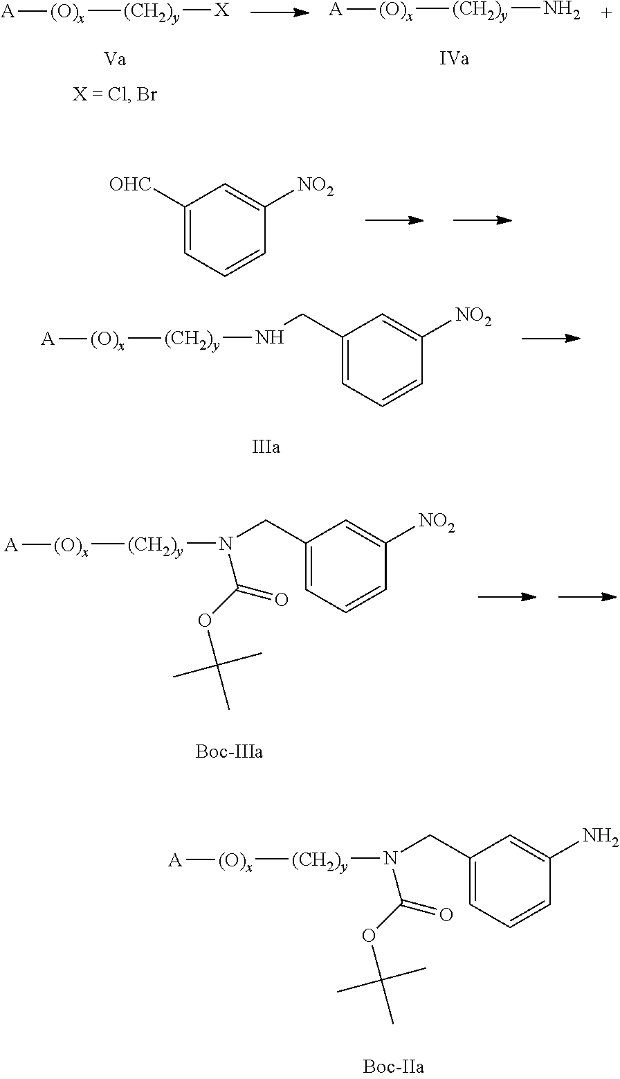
C1(CN([(CH2)y][(O)x][A])C(OC(C)(C)C)=O)=CC=CC(N)=C1.[X][(CH2)y][(O)x][A].N[(CH2)y][(O)x][A].C1([OHC])=CC=CC([NO2])=C1.C1(CN[(CH2)y][(O)x][A])=CC=CC([NO2])=C1.C1(CN([(CH2)y][(O)x][A])C(OC(C)(C)C)=O)=CC=CC([NO2])=C1
